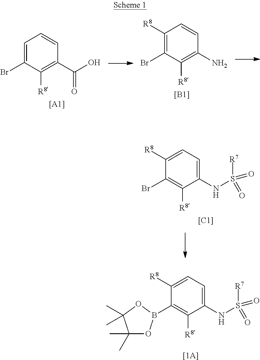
C1=C(Br)C([R8])=C(C(O)=O)C=C1.[[A1]].C1([R8])=C(Br)C([R8])=C(N)C=C1.[[B1]].C1([R8])=CC=C(NS([R7])(=O)=O)C([R8])=C1Br.[[C1]].[[1A]].C1([R8])=CC=C(NS([R7])(=O)=O)C([R8])=C1B1OC(C)(C)C(C)(C)O1
